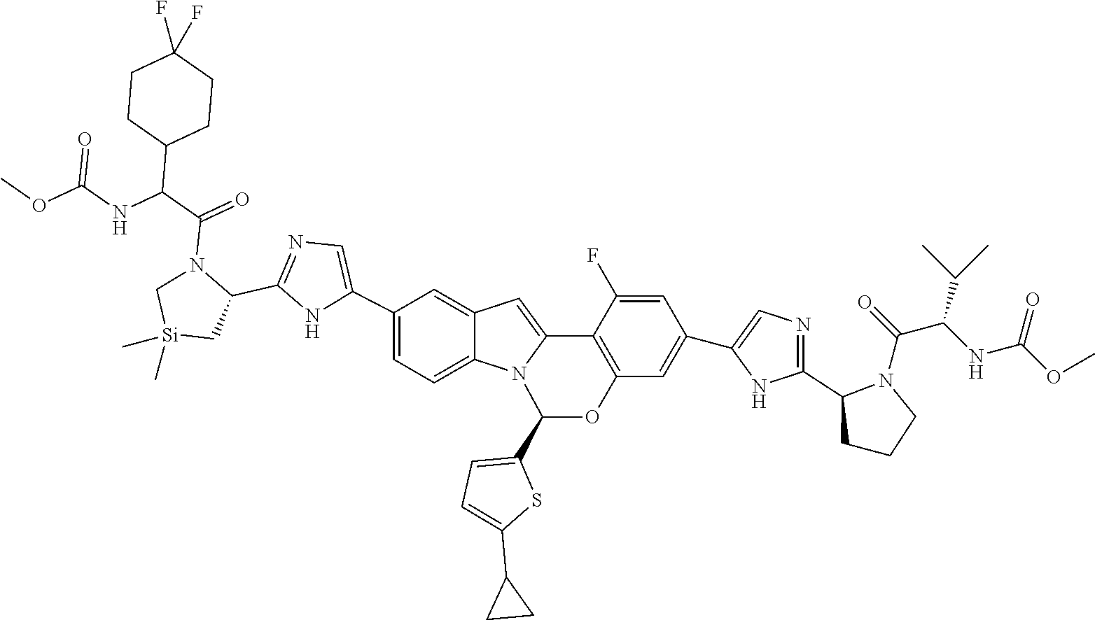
C1(C2=CN=C(C3N(C(C(NC(OC)=O)C4CCC(F)(F)CC4)=O)C[Si](C)(C)C3)N2)=CC=C2C(=C1)C=C1N2C(C2=CC=C(C3CC3)S2)OC2=C1C(F)=CC(C1=CN=C(C3N(C(C(NC(=O)OC)C(C)C)=O)CCC3)N1)=C2
